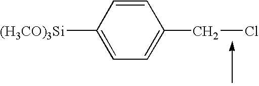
C1=CC([(H3CO)3Si])=CC=C1CCl
